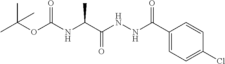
CC(OC(NC(C(NNC(C1=CC=C(Cl)C=C1)=O)=O)C)=O)(C)C
